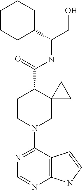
N1=C(N2CC3(C(C(=O)NC(C4CCCCC4)CO)CC2)CC3)C2=C(N=C1)NC=C2
